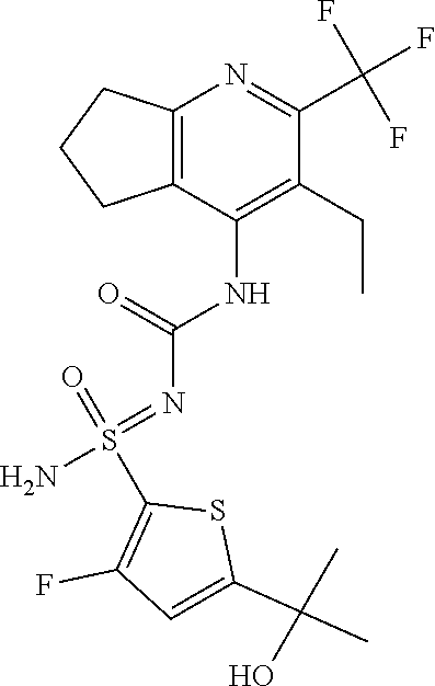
C1(C(C)(C)O)=CC(F)=C(S(=NC(=O)NC2=C(CC)C(C(F)(F)F)=NC3=C2CCC3)(N)=O)S1
